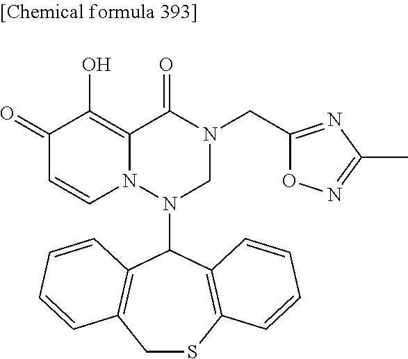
C1(=O)C=CN2C(=C1O)C(=O)N(CC1=NC(C)=NO1)CN2C1C2=C(CSC3=C1C=CC=C3)C=CC=C2
